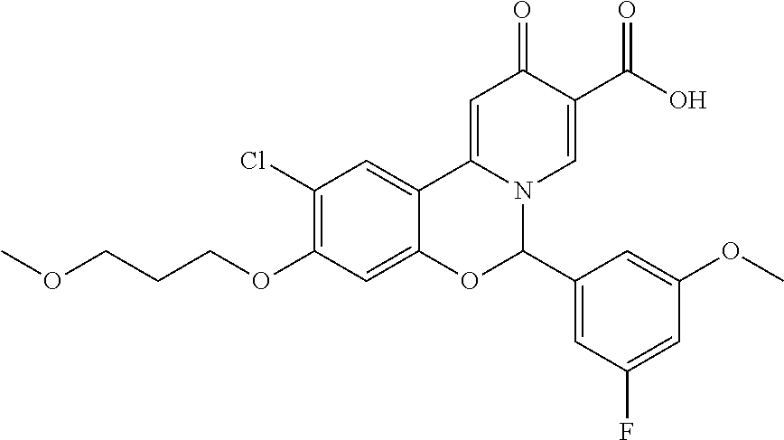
C1(Cl)=C(OCCCOC)C=C2C(=C1)C1=CC(=O)C(C(O)=O)=CN1C(C1=CC(F)=CC(OC)=C1)O2
